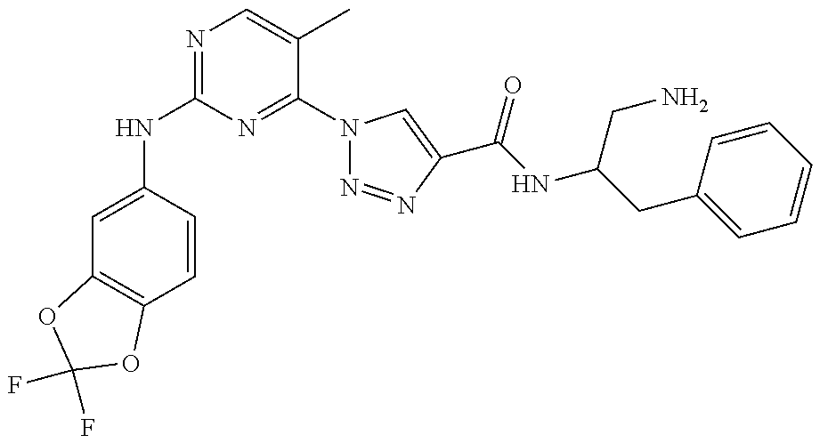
N(C1=NC=C(C)C(N2N=NC(C(NC(CC3=CC=CC=C3)CN)=O)=C2)=N1)C1=CC2=C(C=C1)OC(F)(F)O2
